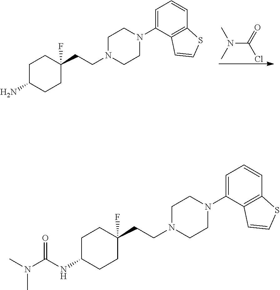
C1C(N)CCC(CCN2CCN(C3=CC=CC4=C3C=CS4)CC2)(F)C1.N(C(Cl)=O)(C)C.C1C(NC(=O)N(C)C)CCC(CCN2CCN(C3=CC=CC4=C3C=CS4)CC2)(F)C1
